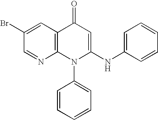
C1=NC2=C(C=C1Br)C(=O)C=C(NC1=CC=CC=C1)N2C1=CC=CC=C1
